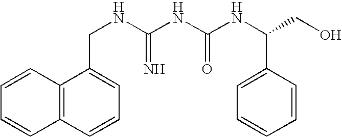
C1=CC2=C(C=C1)C=CC=C2CNC(NC(NC(C1=CC=CC=C1)CO)=O)=N
